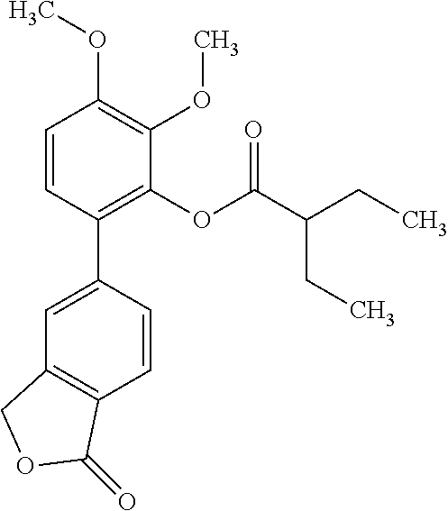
C1=CC(C2=CC3=C(C=C2)C(=O)OC3)=C(OC(C(CC)CC)=O)C(OC)=C1OC
